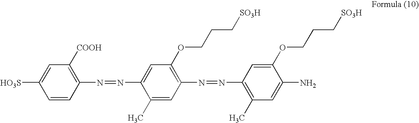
C1=CC(N=NC2=CC(OCCC[SO3H])=C(N=NC3=C(C)C=C(N)C(OCCC[SO3H])=C3)C=C2C)=C([COOH])C=C1[HO3S]
